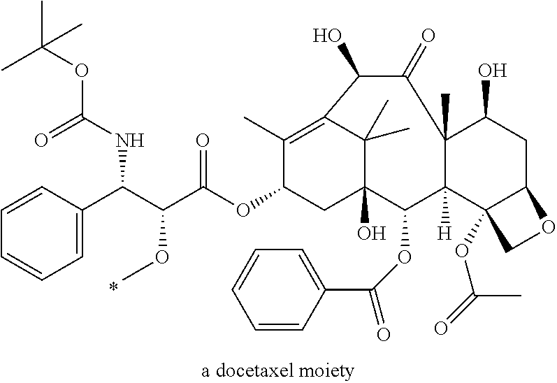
C1=C(C(C(C(OC2CC3(O)C(C)(C)C(=C2C)C(O)C(=O)C2(C)C([H])(C3OC(=O)C3=CC=CC=C3)C3(OC(=O)C)C(CC2O)OC3)=O)OC)NC(OC(C)(C)C)=O)C=CC=C1
